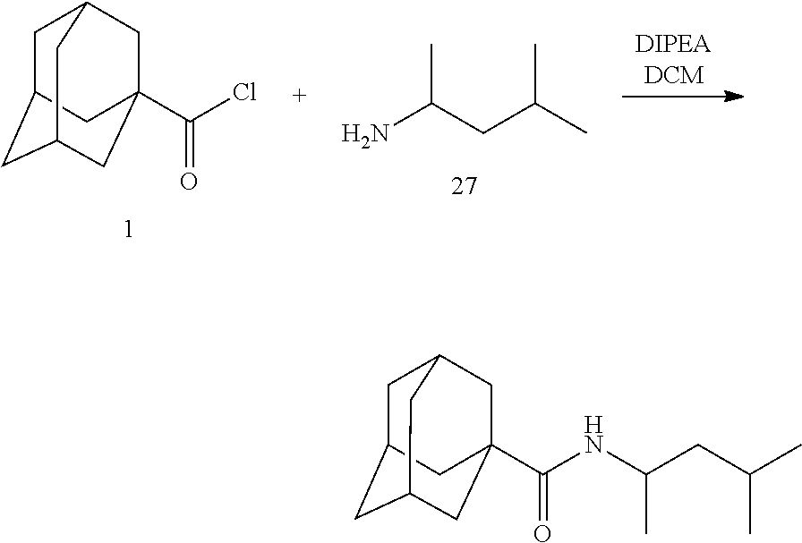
C1C2CC3CC(C(Cl)=O)(CC1C3)C2.NC(CC(C)C)C.C1C2CC3CC(C(=O)NC(CC(C)C)C)(CC1C3)C2
